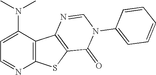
C1(N(C)C)=CC=NC2=C1C1=C(S2)C(=O)N(C2=CC=CC=C2)C=N1
